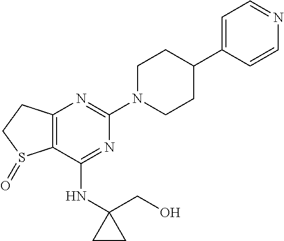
C12=C(C(NC3(CO)CC3)=NC(N3CCC(C4=CC=NC=C4)CC3)=N1)S(=O)CC2
